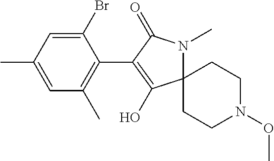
C12(CCN(OC)CC1)N(C)C(=O)C(C1=C(C)C=C(C)C=C1Br)=C2O
